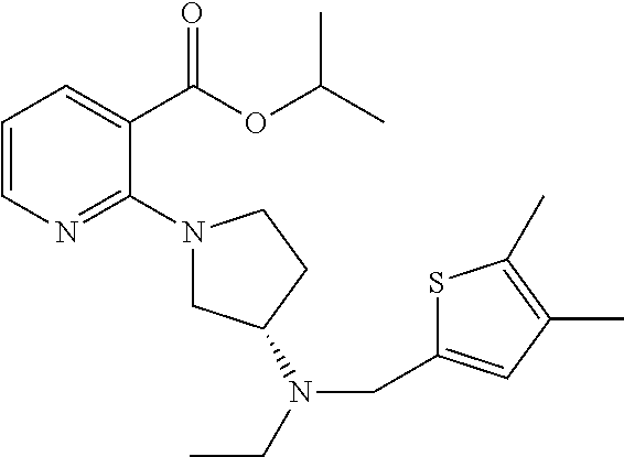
C1=CN=C(N2CC(N(CC3=CC(C)=C(C)S3)CC)CC2)C(C(OC(C)C)=O)=C1
